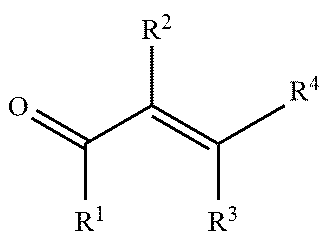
[R1]C(C([R2])=C([R3])C)=O.[R4]
